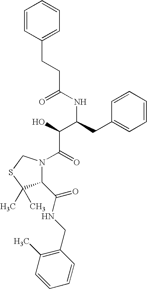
C1=CC=CC=C1CC(NC(CCC1=CC=CC=C1)=O)C(C(=O)N1C(C(NCC2=C(C)C=CC=C2)=O)C(C)(C)SC1)O
